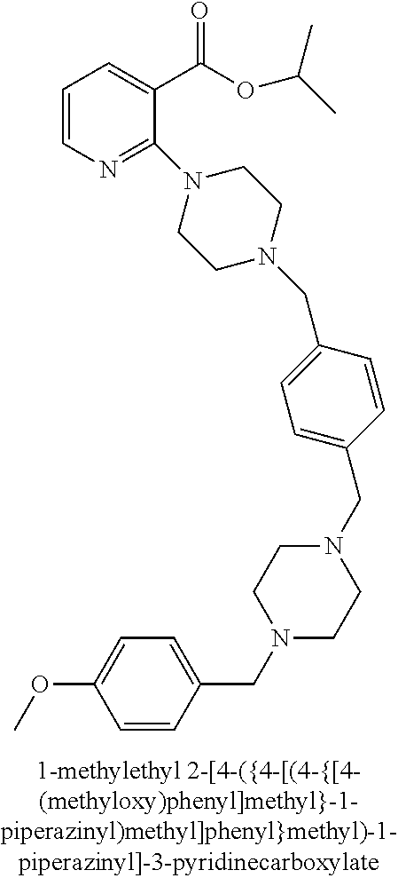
C1=CN=C(N2CCN(CC3=CC=C(CN4CCN(CC5=CC=C(OC)C=C5)CC4)C=C3)CC2)C(C(OC(C)C)=O)=C1
